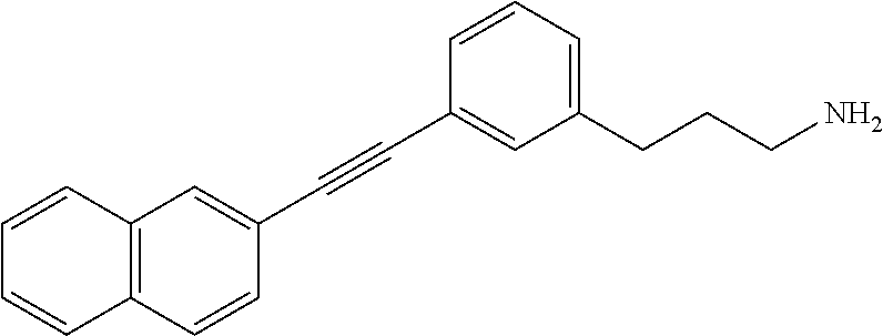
C12=C(C=CC(C#CC3=CC(CCCN)=CC=C3)=C1)C=CC=C2
